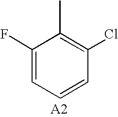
C1(F)=CC=CC(Cl)=C1C
